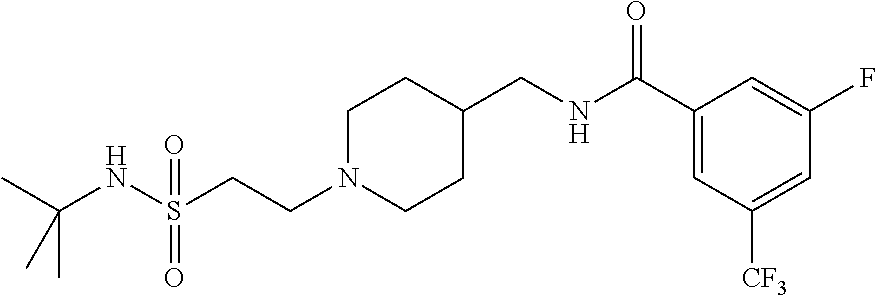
S(CCN1CCC(CNC(C2=CC([CF3])=CC(F)=C2)=O)CC1)(NC(C)(C)C)(=O)=O
